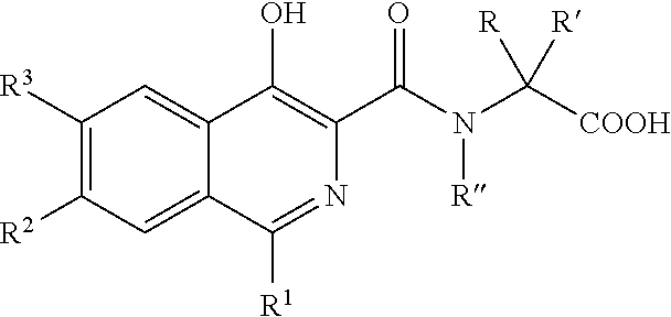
C1([R3])=C([R2])C=C2C(=C1)C(O)=C(C(N(C([COOH])([R])[R])[R])=O)N=C2[R1]
